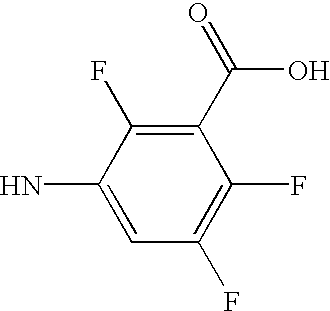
C1(N)=CC(F)=C(F)C(C(=O)O)=C1F
